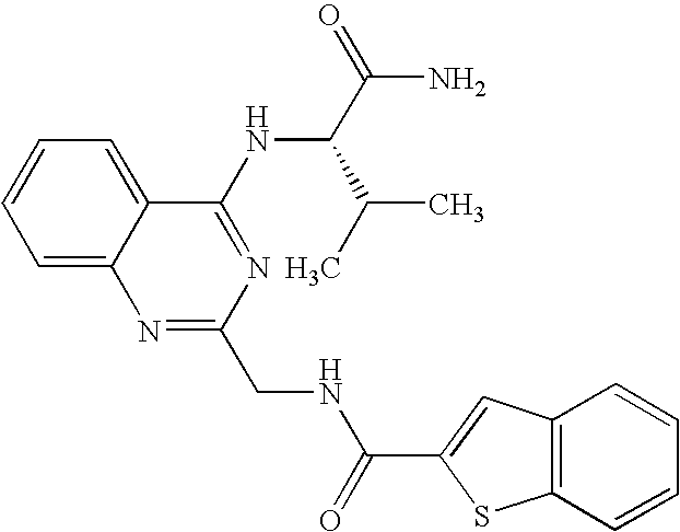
C1=C2C(=CC=C1)C(NC(C(C)C)C(N)=O)=NC(CNC(=O)C1=CC3=C(C=CC=C3)S1)=N2
